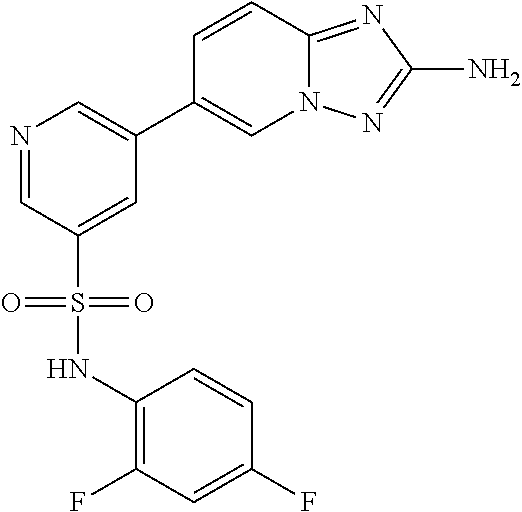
N1=CC(S(NC2=C(F)C=C(F)C=C2)(=O)=O)=CC(C2=CN3C(=NC(N)=N3)C=C2)=C1
